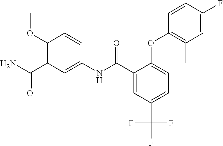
NC(=O)C1=C(OC)C=CC(NC(C2=CC(C(F)(F)F)=CC=C2OC2=C(C)C=C(F)C=C2)=O)=C1
